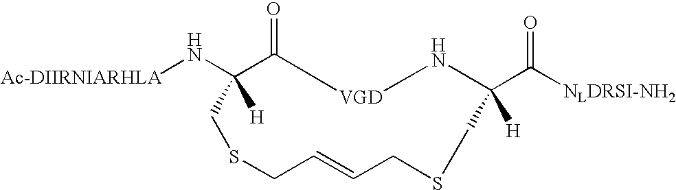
[Ac-DIIRNIARHLA]NC1([H])C(=O)[VGD]NC(C([NLDRSI-NH2])=O)([H])CSCC=CCSC1
